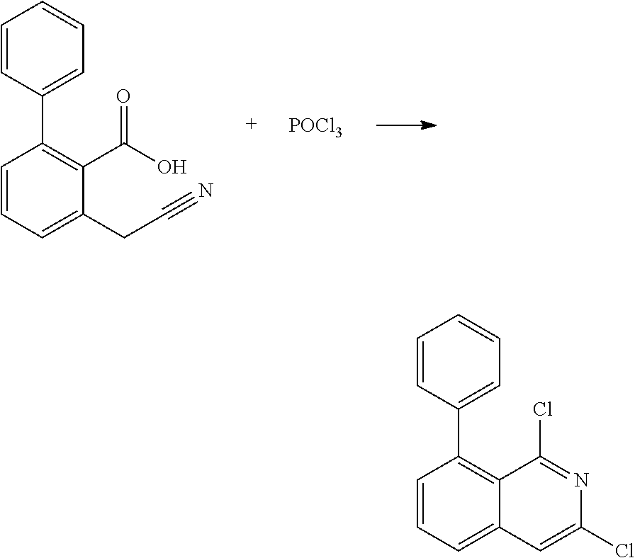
[POCl3].C1=CC=C(CC#N)C(C(=O)O)=C1C1=CC=CC=C1.C1=CC=C2C(=C1C1=CC=CC=C1)C(Cl)=NC(Cl)=C2
